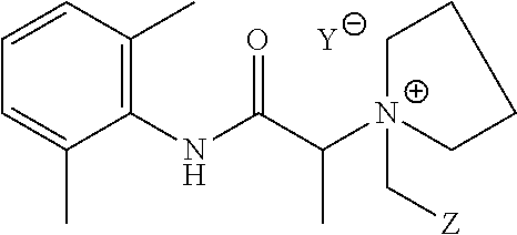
[Y].C1=C(C)C(NC(C([N+]2(C[Z])CCCC2)C)=O)=C(C)C=C1
